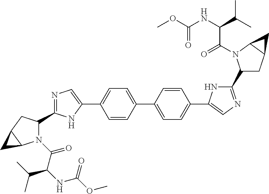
N1=C(C2CC3C(C3)N2C(=O)C(NC(OC)=O)C(C)C)NC(C2=CC=C(C3=CC=C(C4=CN=C(C5CC6C(N5C(=O)C(NC(OC)=O)C(C)C)C6)N4)C=C3)C=C2)=C1
